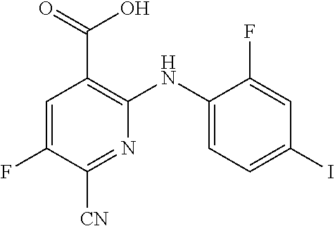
C1=C(F)C([CN])=NC(NC2=CC=C(I)C=C2F)=C1C(O)=O
